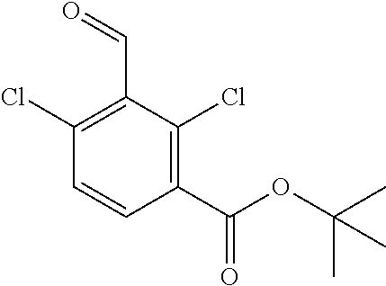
C1(C(OC(C)(C)C)=O)=C(Cl)C(C=O)=C(Cl)C=C1
